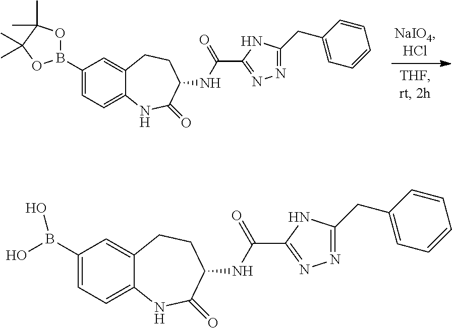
C1(B2OC(C)(C)C(C)(C)O2)=CC=C2C(=C1)CCC(NC(=O)C1=NN=C(CC3=CC=CC=C3)N1)C(=O)N2.C1(B(O)O)=CC=C2C(=C1)CCC(NC(=O)C1=NN=C(CC3=CC=CC=C3)N1)C(=O)N2
